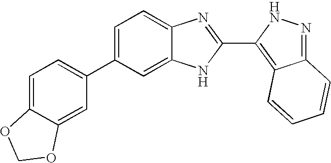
C1=C(C2=CC=C3C(=C2)OCO3)C=C2C(=C1)N=C(C1=C3C(=NN1)C=CC=C3)N2
